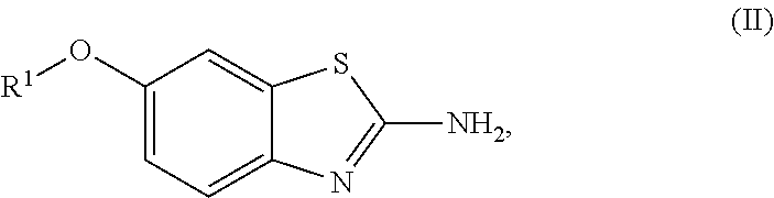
C1(O[R1])=CC=C2C(=C1)SC([NH2])=N2
